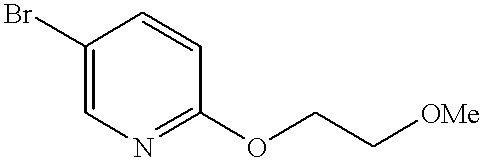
C1(Br)=CN=C(OCC[OMe])C=C1
